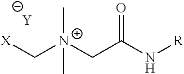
[X]C[N+](CC(N[R])=O)(C)C.[Y]
